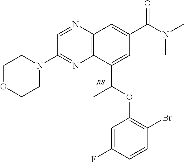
C1OCCN(C2=NC3=C(N=C2)C=C(C(N(C)C)=O)C=C3C(OC2=C(Br)C=CC(F)=C2)C)C1
